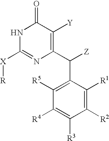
N1C([X][R])=NC(C(C2=C([R5])C([R4])=C([R3])C([R2])=C2[R1])[Z])=C([Y])C1=O
